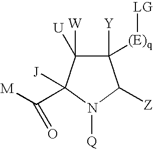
C1([U])([W])C(C([M])=O)([J])N([Q])C([Z])C1([Y])[(E)q][LG]
